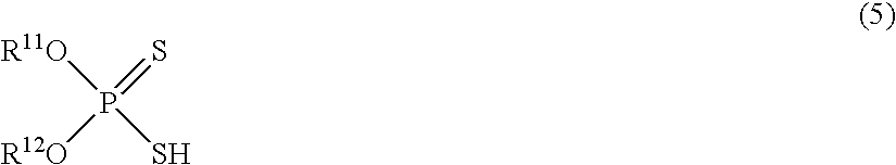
[R12O]P(=S)(S)[R11O]
